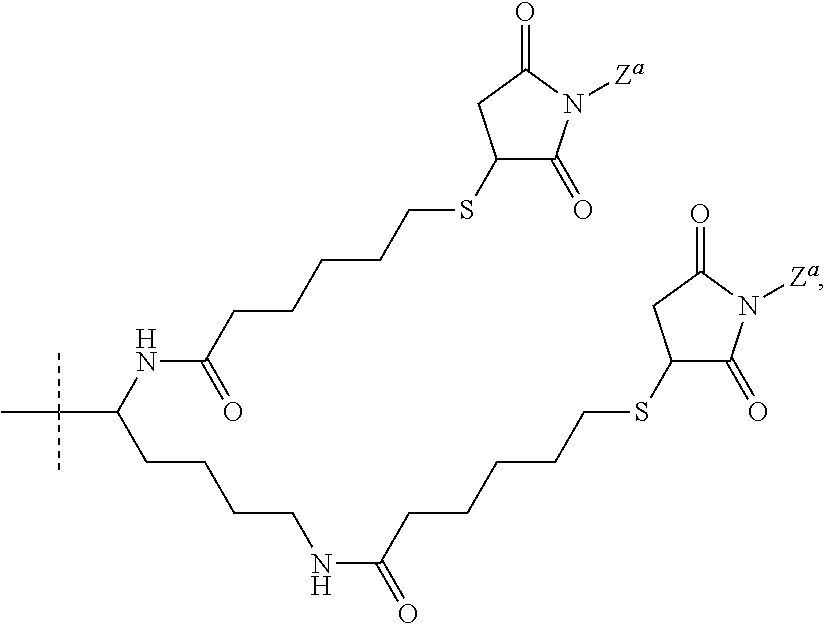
C1(SCCCCCC(NC(C(C)(C)C)CCCCNC(=O)CCCCCSC2C(=O)N([Za])C(=O)C2)=O)C(=O)N([Za])C(=O)C1
